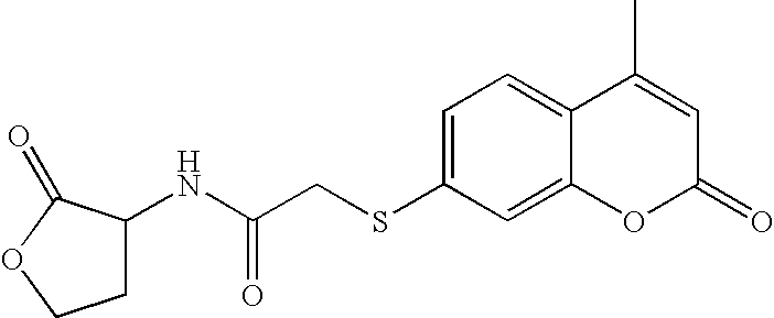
C1=C(SCC(NC2CCOC2=O)=O)C=C2C(=C1)C(C)=CC(=O)O2
